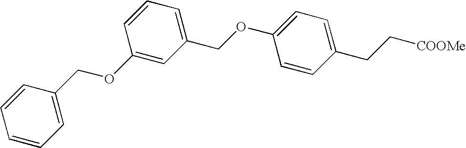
C1(COC2=CC=C(CC[COOMe])C=C2)=CC=CC(OCC2=CC=CC=C2)=C1
